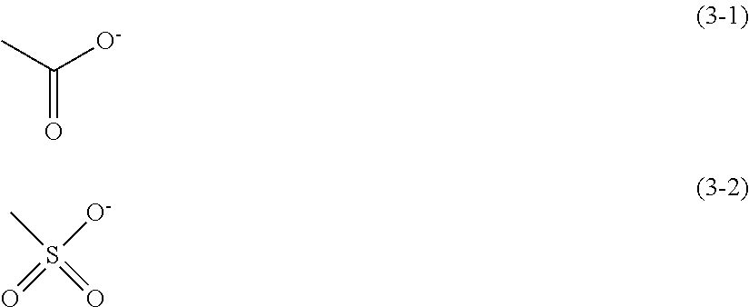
C([O-])(C)=O.CS(=O)([O-])=O
